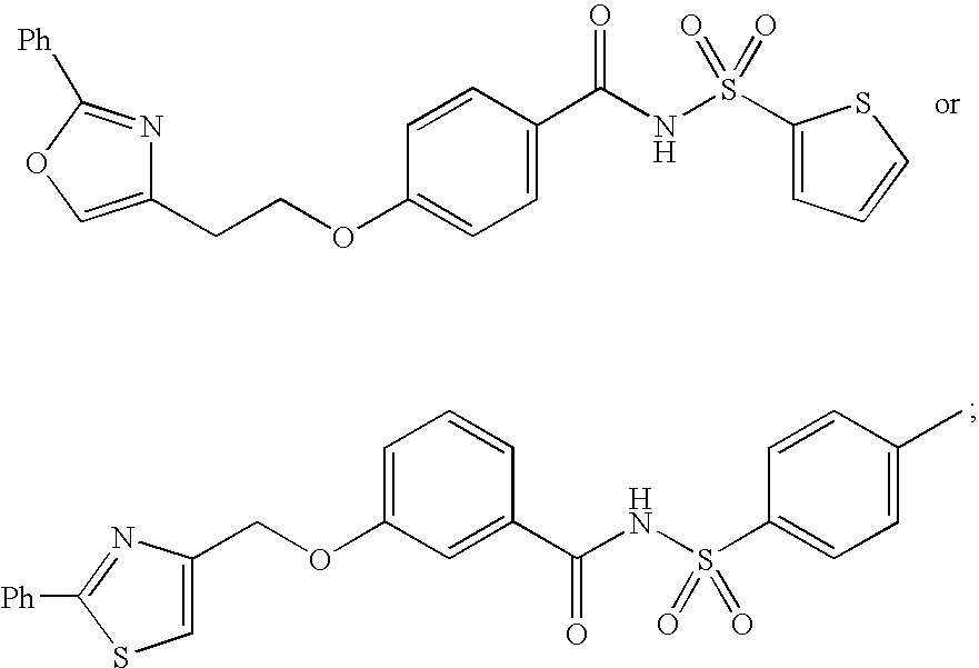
C1(CCOC2=CC=C(C(NS(C3=CC=CS3)(=O)=O)=O)C=C2)=COC([Ph])=N1.C1=C(COC2=CC=CC(C(NS(C3=CC=C(C)C=C3)(=O)=O)=O)=C2)N=C([Ph])S1
